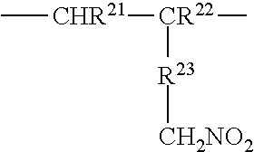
[R23]([CH2NO2])[CR22]([CHR21]C)C
